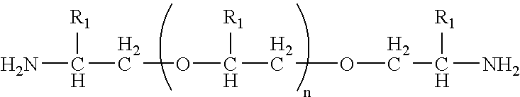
NC(COC(COCC(N)[R1])[R1])[R1]
